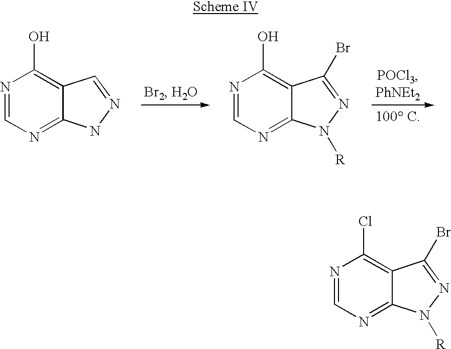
N1=CN=C2C(=C1Cl)C(Br)=NN2[R].N1=CN=C2C(=C1O)C=NN2.N1=CN=C2C(=C1O)C(Br)=NN2[R]
